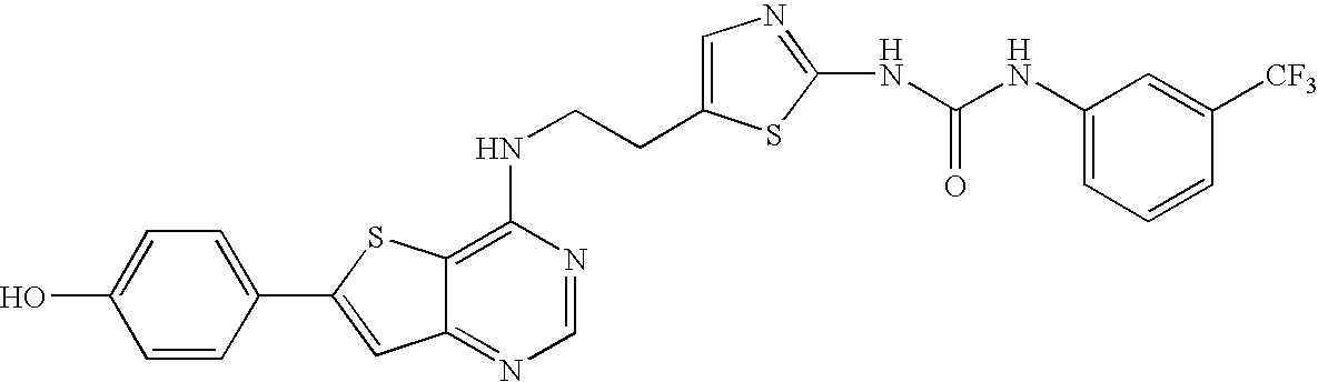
C12=NC=NC(NCCC3=CN=C(NC(NC4=CC=CC([CF3])=C4)=O)S3)=C1SC(C1=CC=C(O)C=C1)=C2
